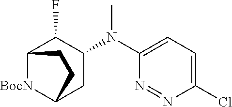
C1(N(C2=CC=C(Cl)N=N2)C)C(F)C2[BocN]C(C1)CC2
